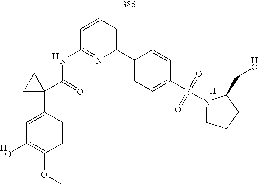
C1=C(C2(C(=O)NC3=NC(C4=CC=C(S(N5CCCC5CO)(=O)=O)C=C4)=CC=C3)CC2)C=CC(OC)=C1O.[H].[H].[H]
